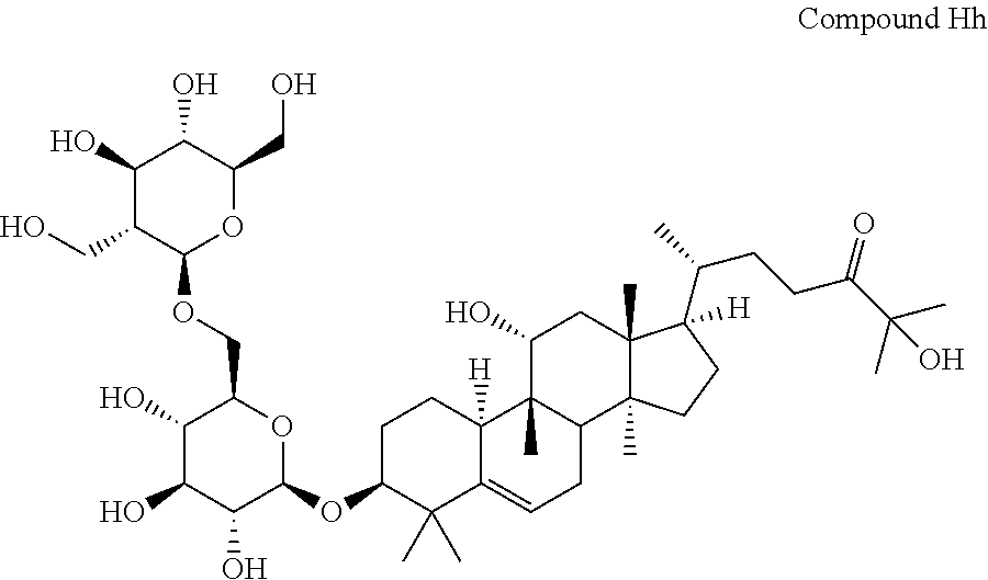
C1(O)C(O)C(O)C(OC2CCC3([H])C(=CCC4C3(C)C(O)CC3(C)C4(C)CCC3(C(CCC(C(C)(C)O)=O)C)[H])C2(C)C)OC1COC1OC(CO)C(O)C(O)C1CO
